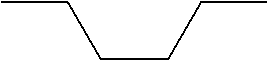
CCCCCC
